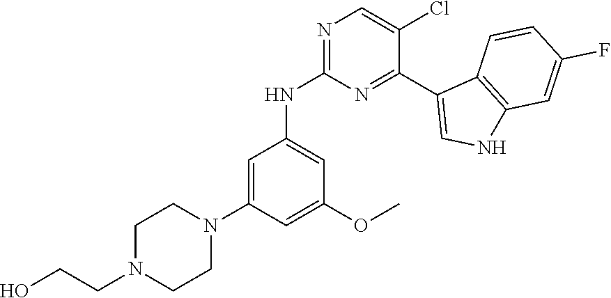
N1=C(NC2=CC(OC)=CC(N3CCN(CCO)CC3)=C2)N=C(C2=CNC3=C2C=CC(F)=C3)C(Cl)=C1
